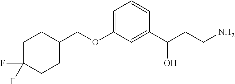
C1=C(OCC2CCC(F)(F)CC2)C=C(C(CCN)O)C=C1
